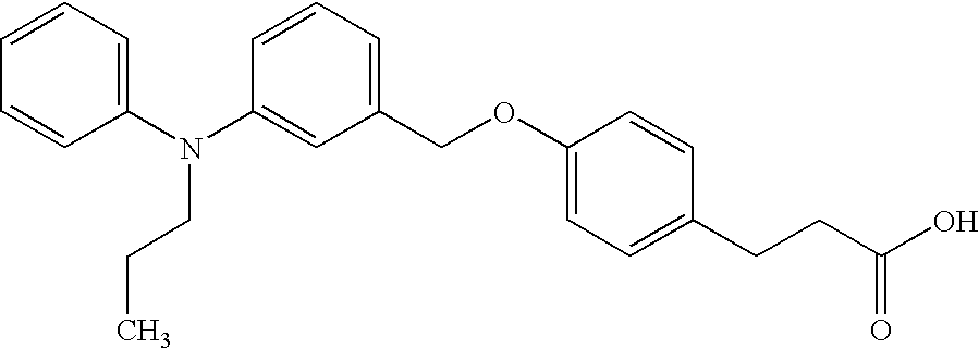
C1(N(C2=CC(COC3=CC=C(CCC(O)=O)C=C3)=CC=C2)CCC)=CC=CC=C1
